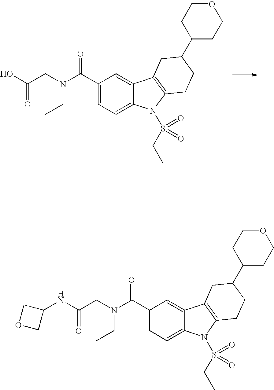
C1(C(N(CC(O)=O)CC)=O)=CC=C2C(=C1)C1=C(N2S(CC)(=O)=O)CCC(C2CCOCC2)C1.C1(C(N(CC(NC2COC2)=O)CC)=O)=CC=C2C(=C1)C1=C(N2S(CC)(=O)=O)CCC(C2CCOCC2)C1
